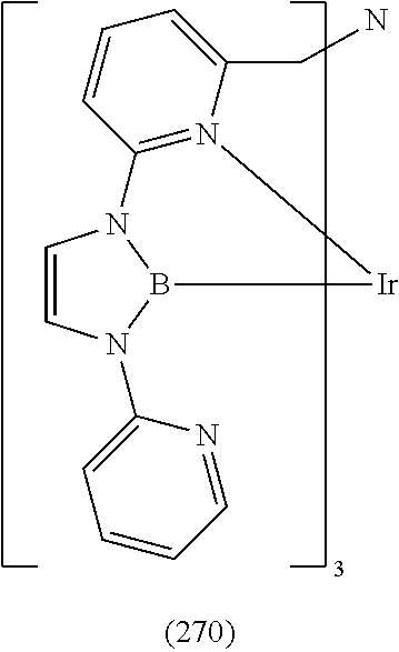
C1=CN(C2=CC=CC=N2)B2N1C1=N([Ir]2)C(CN)=CC=C1
